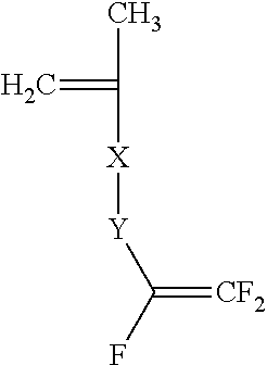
C=C(C)[X][Y]C(=[CF2])F
